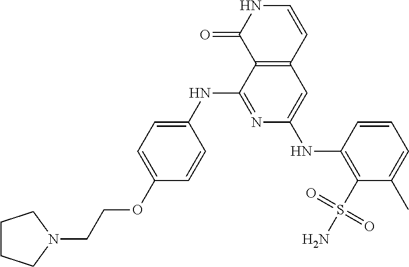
C1=CNC(=O)C2=C1C=C(NC1=C(S(N)(=O)=O)C(C)=CC=C1)N=C2NC1=CC=C(OCCN2CCCC2)C=C1
